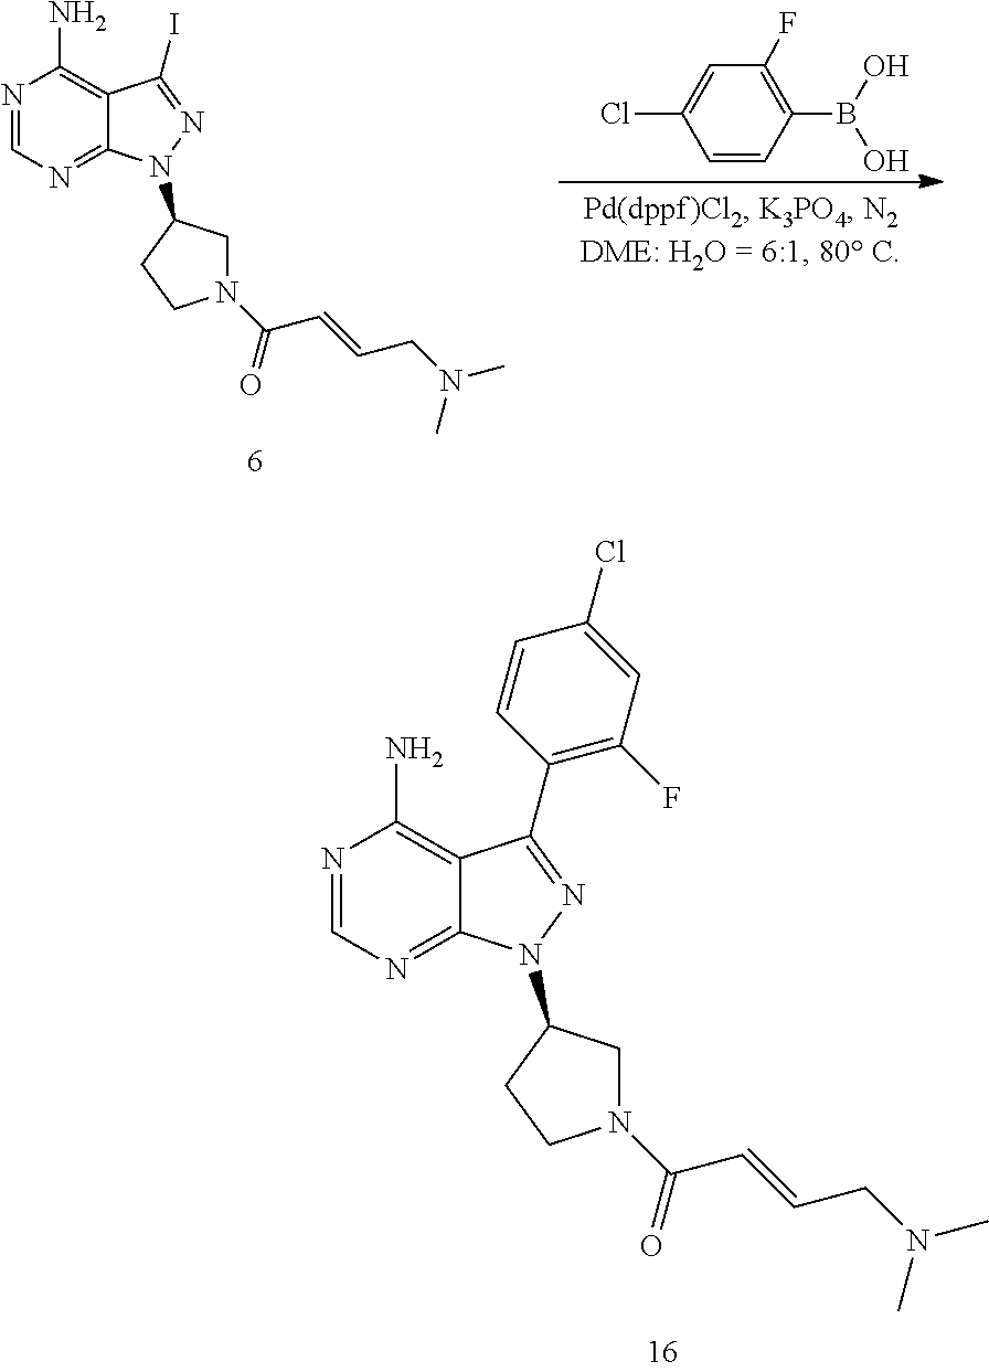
N1=CN=C2C(=C1N)C(C1=C(F)C=C(Cl)C=C1)=NN2C1CN(C(=O)C=CCN(C)C)CC1.N1=CN=C2C(=C1N)C(I)=NN2C1CN(C(=O)C=CCN(C)C)CC1.C1=CC(B(O)O)=C(F)C=C1Cl
